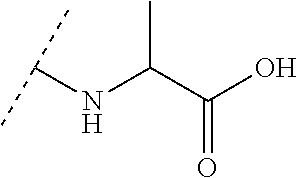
C(C(O)=O)(NC(C)C)C
